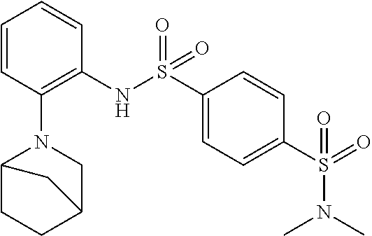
C1=CC(N2CC3CCC2C3)=C(NS(C2=CC=C(S(=O)(N(C)C)=O)C=C2)(=O)=O)C=C1
